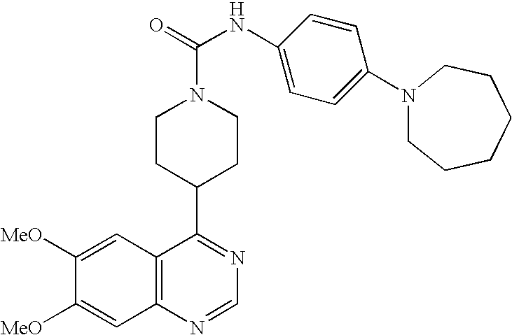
[MeO]C1=CC2=C(C=C1[MeO])C(C1CCN(C(=O)NC3=CC=C(N4CCCCCC4)C=C3)CC1)=NC=N2
